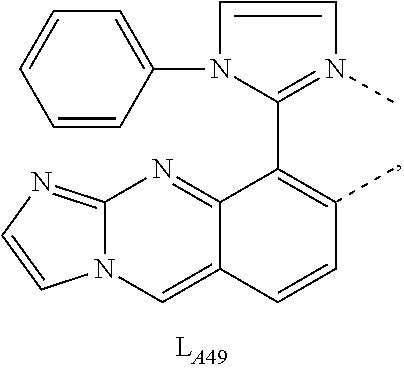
C1(C2=C(C)C=CC3=CN4C(=NC=C4)N=C23)=N(C)C=CN1C1=CC=CC=C1
